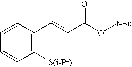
C1([S(i-Pr)])=C(C=CC(O[t-Bu])=O)C=CC=C1
